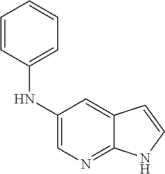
C1(NC2=CC=CC=C2)=CN=C2C(=C1)C=CN2
